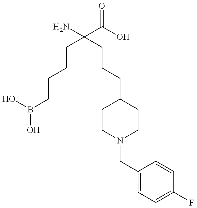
OB(CCCCC(CCCC1CCN(CC2=CC=C(F)C=C2)CC1)(N)C(O)=O)O
